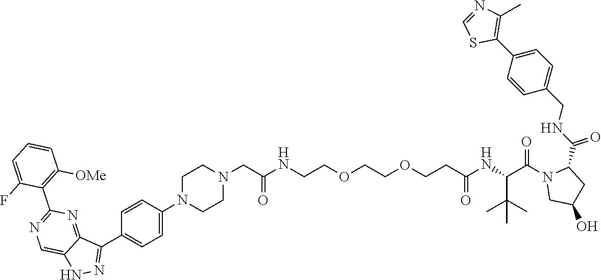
C1=NC(C)=C(C2=CC=C(CNC(C3N(C(C(NC(CCOCCOCCNC(CN4CCN(C5=CC=C(C6=NNC7=CN=C(C8=C([OMe])C=CC=C8F)N=C76)C=C5)CC4)=O)=O)C(C)(C)C)=O)CC(O)C3)=O)C=C2)S1
